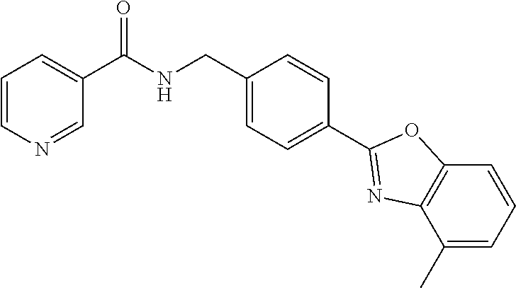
C1=CN=CC(C(NCC2=CC=C(C3=NC4=C(O3)C=CC=C4C)C=C2)=O)=C1
